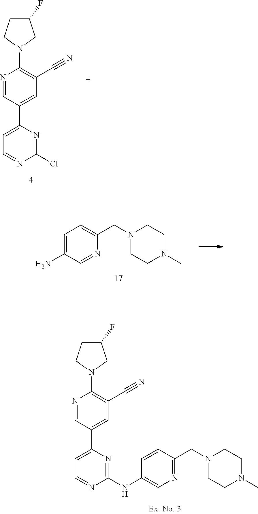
C1=C(N)C=NC(CN2CCN(C)CC2)=C1.C1(F)CCN(C2=C(C#N)C=C(C3=CC=NC(NC4=CN=C(CN5CCN(C)CC5)C=C4)=N3)C=N2)C1.C1(F)CCN(C2=C(C#N)C=C(C3=CC=NC(Cl)=N3)C=N2)C1
